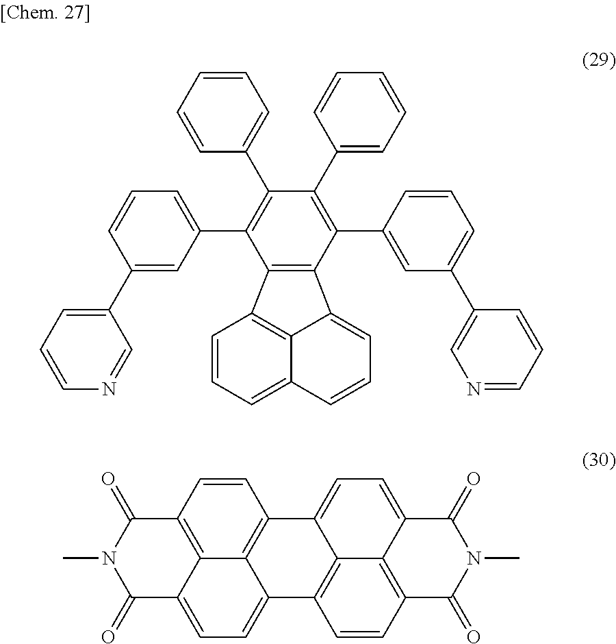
C1=CC(C2=C(C3=CC=CC(C4=CC=CN=C4)=C3)C3=C(C(C4=CC(C5=CN=CC=C5)=CC=C4)=C2C2=CC=CC=C2)C2=CC=CC4=CC=CC3=C42)=CC=C1.N1(C)C(=O)C2=CC=C3C4=C(C=CC(=C24)C1=O)C1=CC=C2C4=C(C=CC3=C14)C(=O)N(C)C2=O
